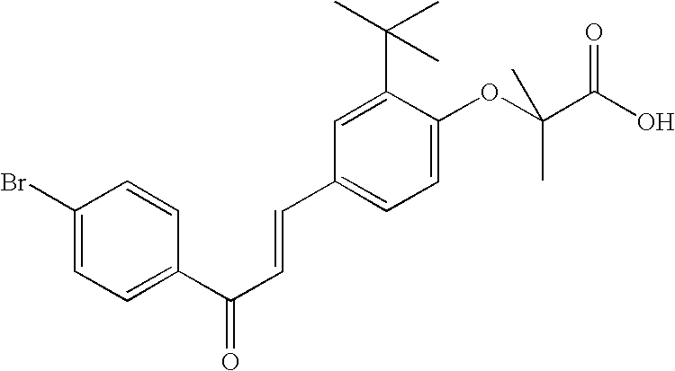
C1(Br)=CC=C(C(C=CC2=CC=C(OC(C(O)=O)(C)C)C(C(C)(C)C)=C2)=O)C=C1
